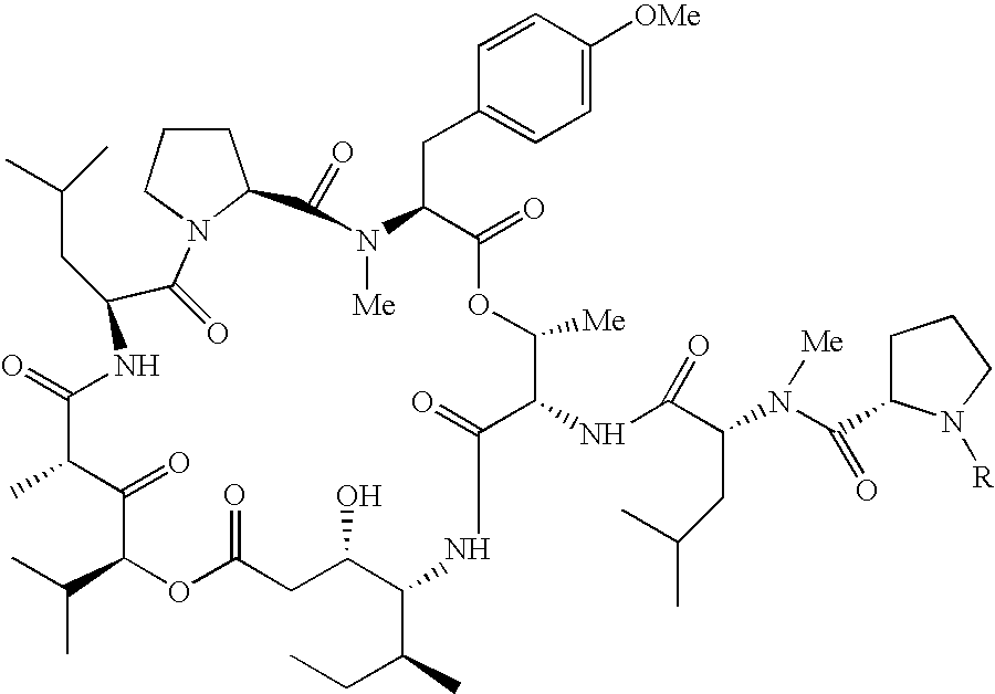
C1(=O)N2C(CCC2)C(=O)N([Me])C(CC2=CC=C([OMe])C=C2)C(=O)OC([Me])C(NC(C(N([Me])C(=O)C2CCCN2[R])CC(C)C)=O)C(=O)NC(C(C)CC)C(O)CC(=O)OC(C(C)C)C(=O)C(C)C(=O)NC1CC(C)C
